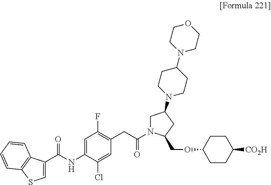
C1(C(NC2=CC(F)=C(CC(N3CC(N4CCC(N5CCOCC5)CC4)CC3COC3CCC([CO2H])CC3)=O)C=C2Cl)=O)=CSC2=C1C=CC=C2
